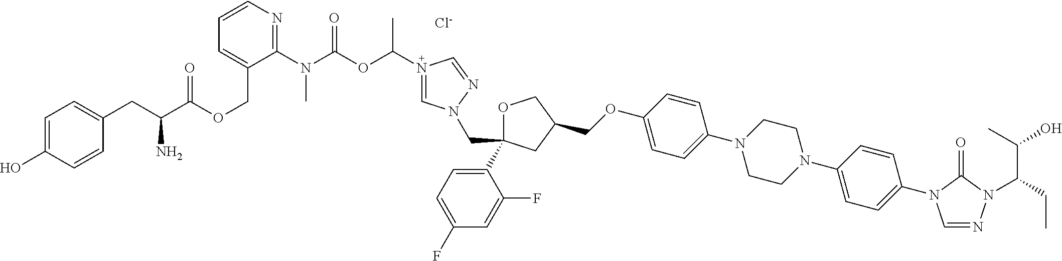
[Cl-].C1OC(C2=CC=C(F)C=C2F)(CN2C=N(C(OC(N(C3=NC=CC=C3COC(C(CC3=CC=C(O)C=C3)N)=O)C)=O)C)C=N2)CC1COC1=CC=C(N2CCN(C3=CC=C(N4C=NN(C(CC)C(C)O)C4=O)C=C3)CC2)C=C1
